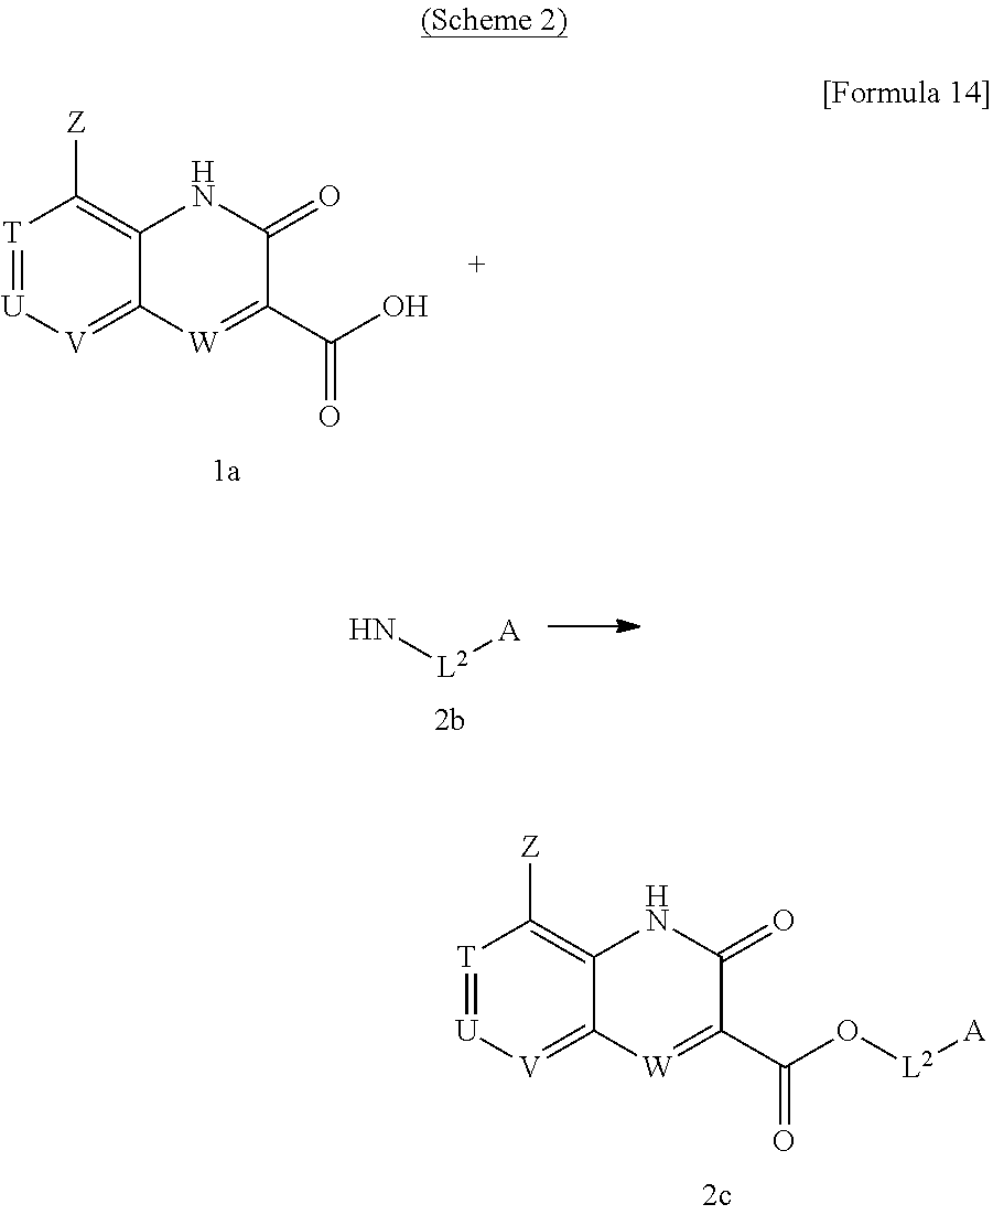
[T]1=[U][V]=C2C(=C1[Z])NC(=O)C(C(O[L2][A])=O)=[W]2.[T]1=[U][V]=C2C(=C1[Z])NC(=O)C(C(O)=O)=[W]2.N[L2][A]
